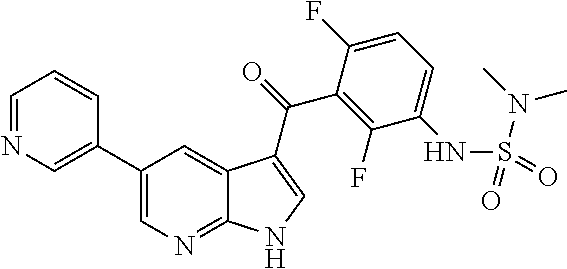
C1(C2=CN=CC=C2)=CN=C2C(=C1)C(C(=O)C1=C(F)C(NS(=O)(N(C)C)=O)=CC=C1F)=CN2
